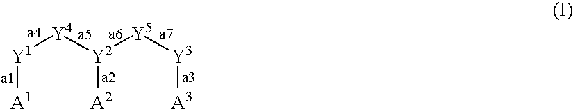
[A1][Y1][Y4][Y2]([Y5][Y3][A3])[A2]
